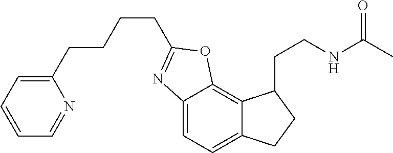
C12=CC=C3C(=C1OC(CCCCC1=CC=CC=N1)=N2)C(CCNC(C)=O)CC3
